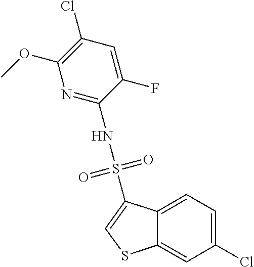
FC1=CC(Cl)=C(OC)N=C1NS(C1=CSC2=CC(Cl)=CC=C12)(=O)=O
